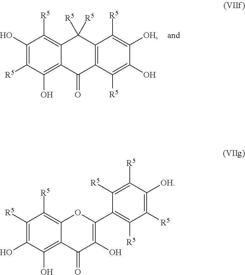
C1(O)=C([R5])C(O)=C2C(=C1[R5])C([R5])([R5])C1=C(C2=O)C([R5])=C(O)C([OH])=C1[R5].C1([R5])=C(O)C(O)=C2C(=C1[R5])OC(C1=C([R5])C([R5])=C([OH])C([R5])=C1[R5])=C(O)C2=O
